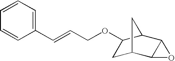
C1=CC(C=CCOC2CC3C4C(C2C3)O4)=CC=C1
